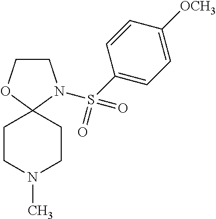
C1CN(S(C2=CC=C([OCH3])C=C2)(=O)=O)C2(O1)CCN(C)CC2
